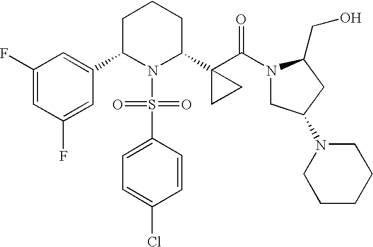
C1C(C2=CC(F)=CC(F)=C2)N(S(=O)(=O)C2=CC=C(Cl)C=C2)C(C2(C(=O)N3CC(N4CCCCC4)CC3CO)CC2)CC1
